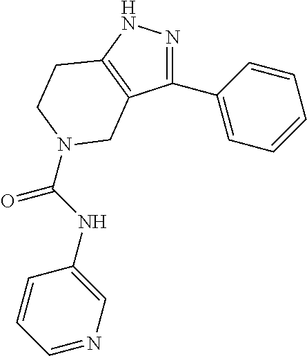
N1=C(C2=CC=CC=C2)C2=C(N1)CCN(C(=O)NC1=CN=CC=C1)C2
